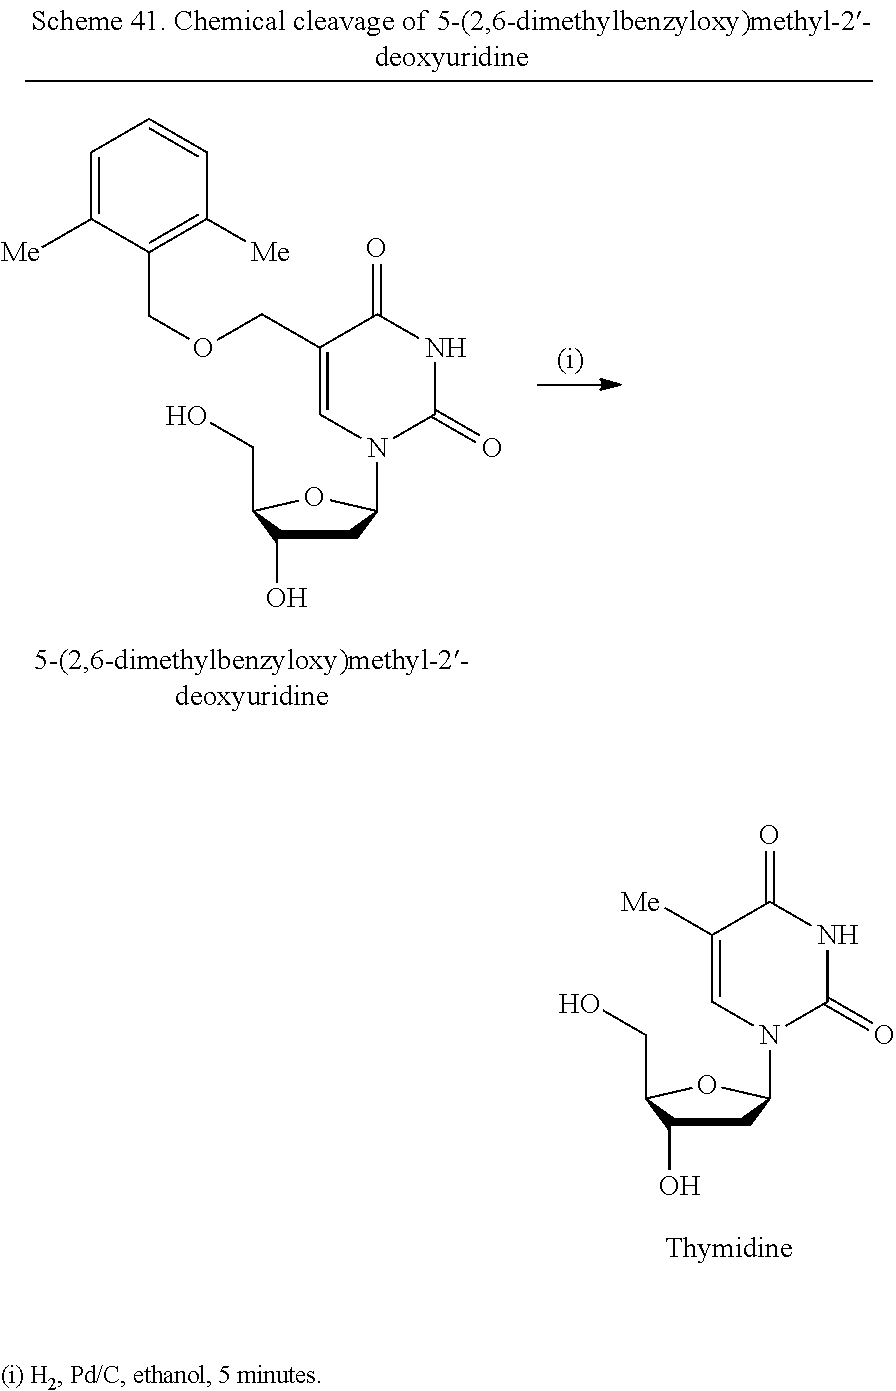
C1C(O)C(CO)OC1N1C(=O)NC(=O)C([Me])=C1.C1C(O)C(CO)OC1N1C(=O)NC(=O)C(COCC2=C([Me])C=CC=C2[Me])=C1
